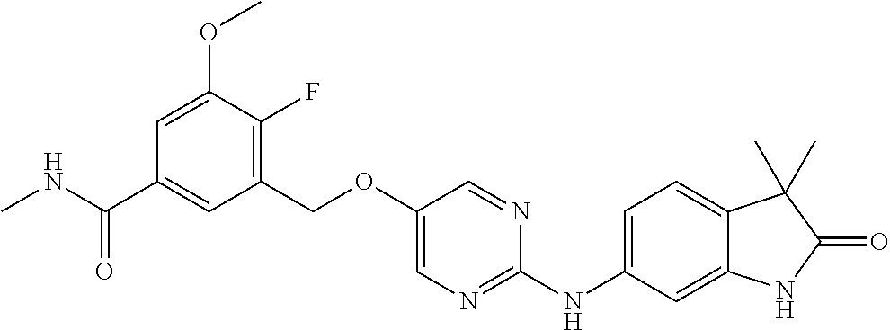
C1(COC2=CN=C(NC3=CC=C4C(=C3)NC(=O)C4(C)C)N=C2)=C(F)C(OC)=CC(C(NC)=O)=C1
